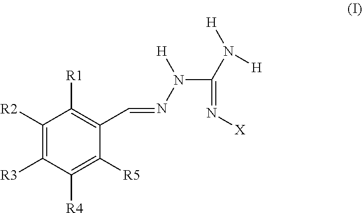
C1([R2])=C([R3])C([R4])=C([R5])C(C=NN(C(N([H])[H])=N[X])[H])=C1[R1]
